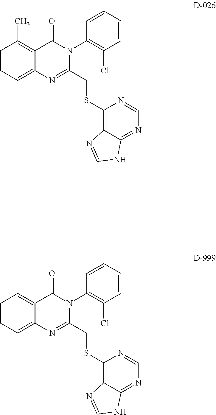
C1=CC=C2C(=C1C)C(=O)N(C1=C(Cl)C=CC=C1)C(CSC1=C3C(=NC=N1)NC=N3)=N2.C1=CC=C2C(=C1)C(=O)N(C1=C(Cl)C=CC=C1)C(CSC1=C3C(=NC=N1)NC=N3)=N2
